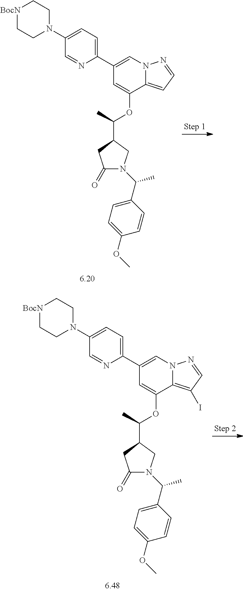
C1(C2=CC=C(N3CC[BocN]CC3)C=N2)=CN2C(=CC=N2)C(OC(C2CC(=O)N(C(C)C3=CC=C(OC)C=C3)C2)C)=C1.C1(C2=CC=C(N3CC[BocN]CC3)C=N2)=CN2C(=C(I)C=N2)C(OC(C2CC(=O)N(C(C)C3=CC=C(OC)C=C3)C2)C)=C1
